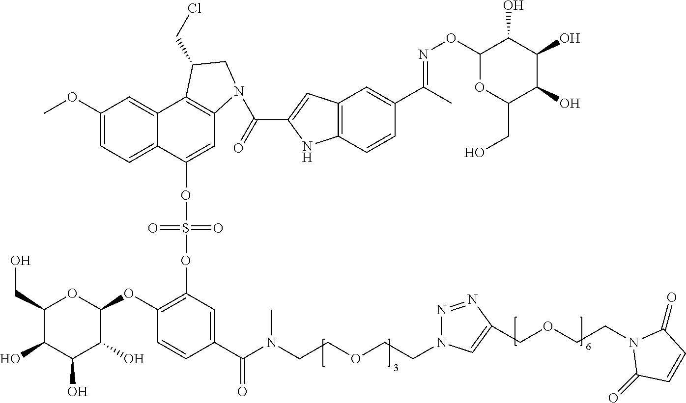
C1(CO)C(O)C(O)C(O)C(OC2=C(OS(=O)(=O)OC3=CC4=C(C5=CC(OC)=CC=C35)C(CCl)CN4C(=O)C3=CC4=C(N3)C=CC(C(C)=NOC3C(O)C(O)C(O)C(CO)O3)=C4)C=C(C(N(CCOCCN3N=NC(COCCN4C(=O)C=CC4=O)=C3)C)=O)C=C2)O1
